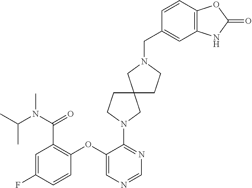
C1=C(F)C=CC(OC2=CN=CN=C2N2CC3(CC2)CCN(CC2=CC4=C(C=C2)OC(=O)N4)C3)=C1C(=O)N(C(C)C)C
